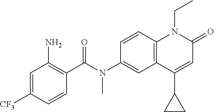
N(C1=CC2=C(C=C1)N(CC)C(=O)C=C2C1CC1)(C(C1=C(N)C=C([CF3])C=C1)=O)C
